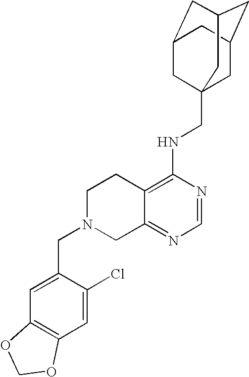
C12=C(NCC34CC5CC(CC(C3)C5)C4)N=CN=C1CN(CC1=CC3=C(C=C1Cl)OCO3)CC2
